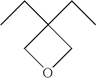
C1(CC)(CC)COC1
